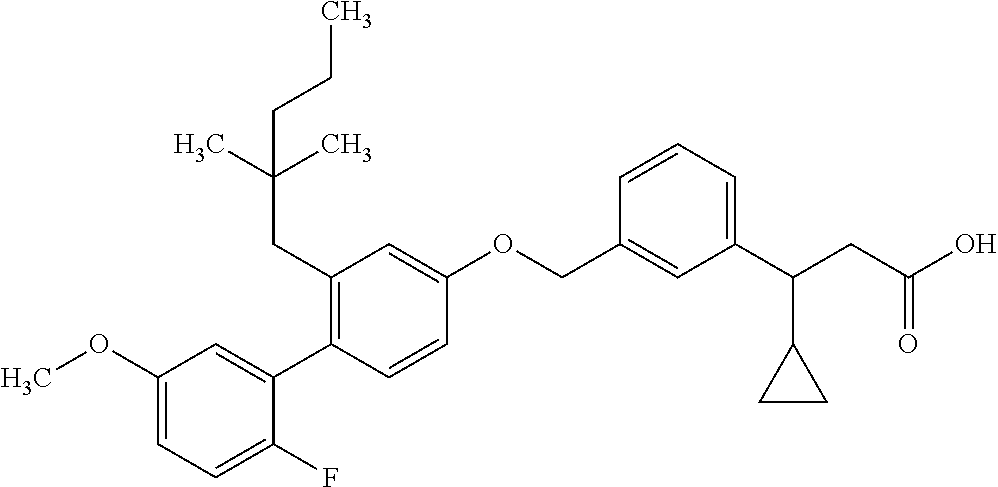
C1(OC)=CC=C(F)C(C2=C(CC(C)(C)CCC)C=C(OCC3=CC(C(CC(O)=O)C4CC4)=CC=C3)C=C2)=C1
